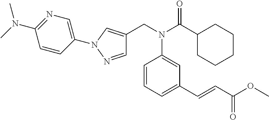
N(C(C1CCCCC1)=O)(C1=CC(C=CC(OC)=O)=CC=C1)CC1=CN(C2=CN=C(N(C)C)C=C2)N=C1
